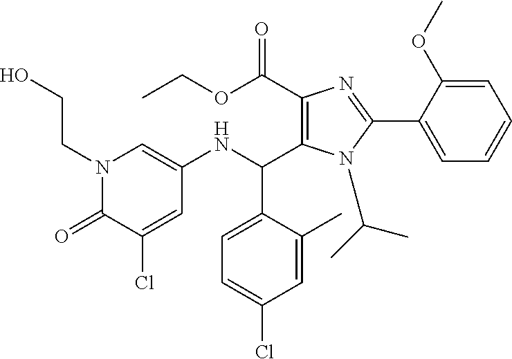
C1(C(NC2=CN(CCO)C(=O)C(Cl)=C2)C2=CC=C(Cl)C=C2C)=C(C(OCC)=O)N=C(C2=CC=CC=C2OC)N1C(C)C
